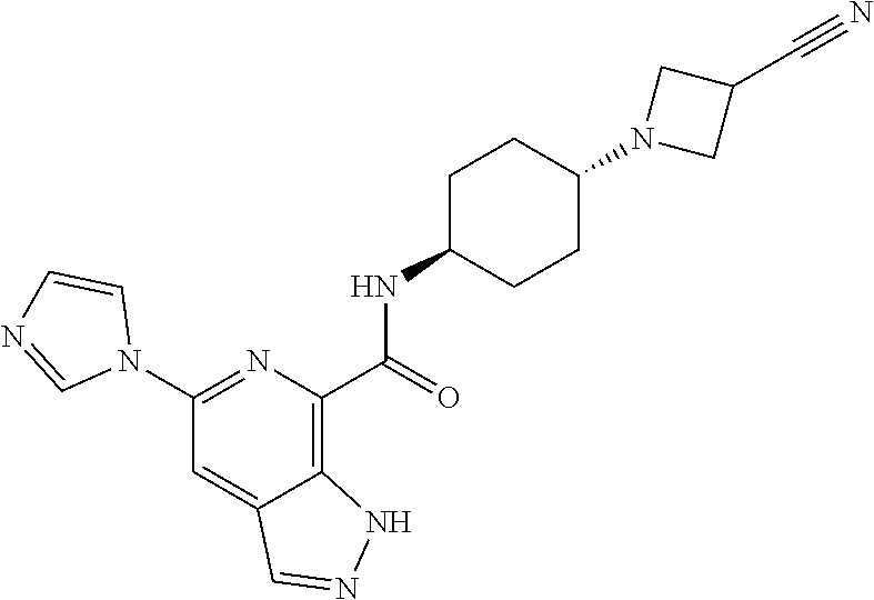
C1(N2C=CN=C2)=NC(C(=O)NC2CCC(N3CC(C#N)C3)CC2)=C2C(=C1)C=NN2
